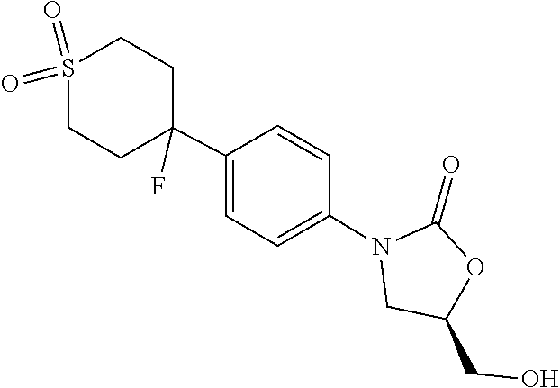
C1(=O)OC(CO)CN1C1=CC=C(C2(F)CCS(=O)(=O)CC2)C=C1
